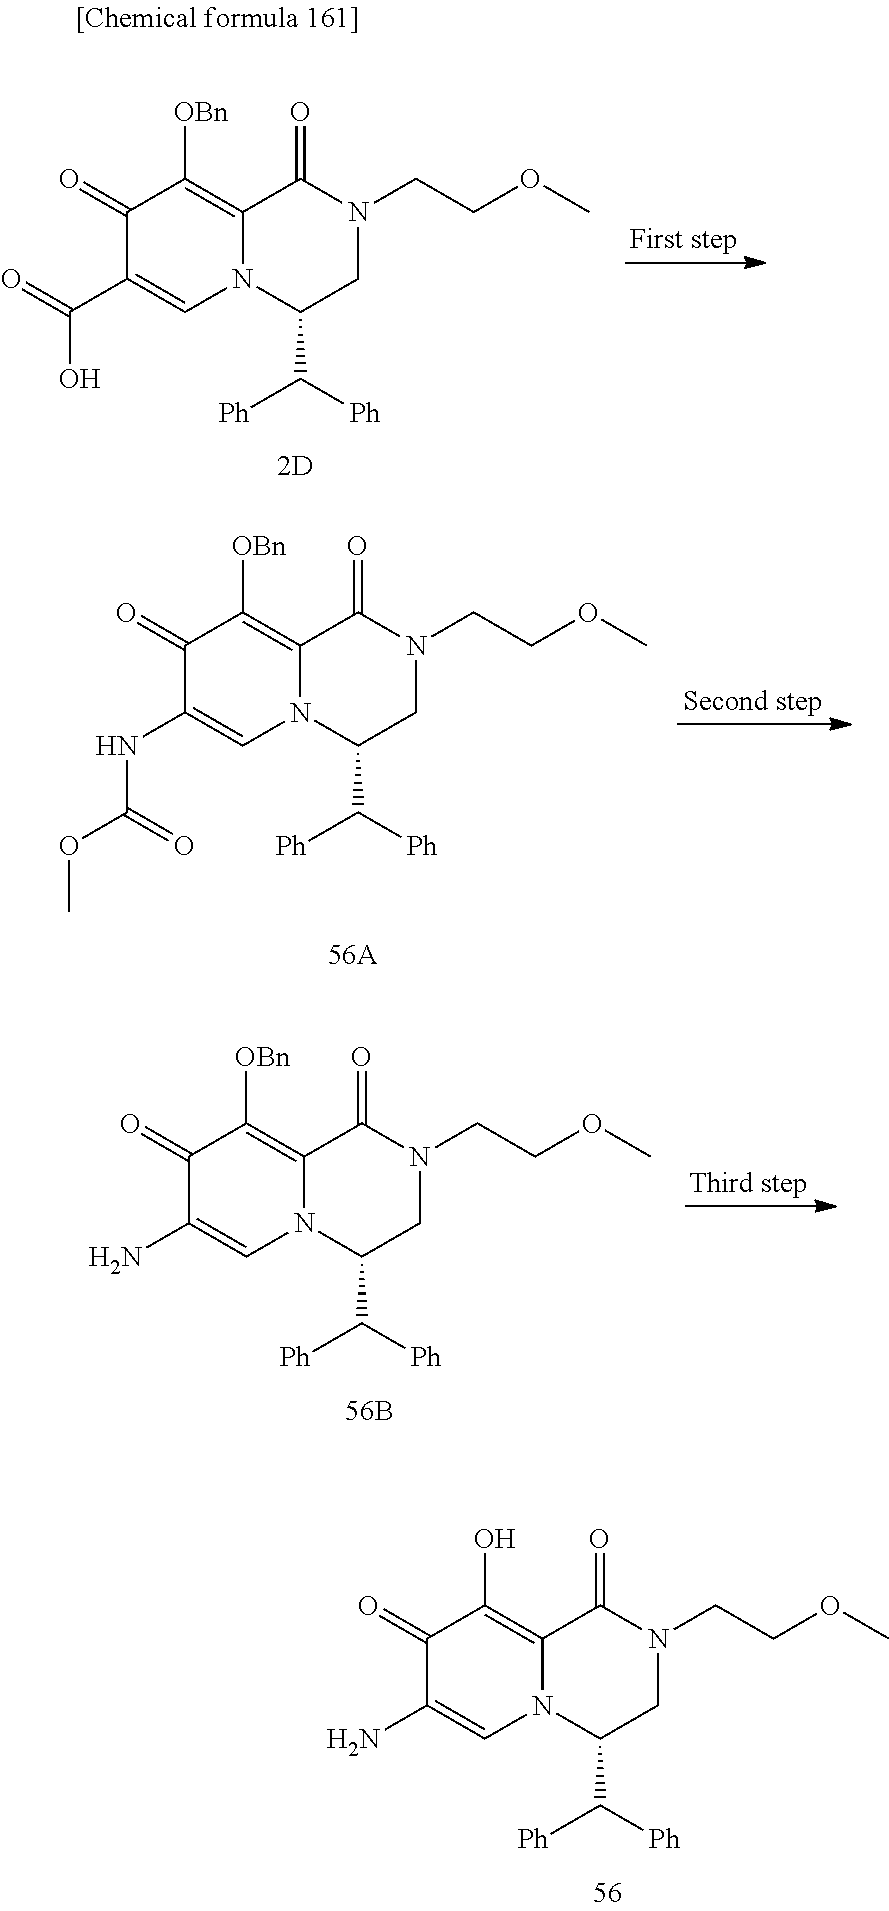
C1(=O)C(C(=O)O)=CN2C(=C1[OBn])C(=O)N(CCOC)CC2C([Ph])[Ph].C1(=O)C(NC(OC)=O)=CN2C(=C1[OBn])C(=O)N(CCOC)CC2C([Ph])[Ph].C1(=O)C(N)=CN2C(=C1[OBn])C(=O)N(CCOC)CC2C([Ph])[Ph].C1(=O)C(N)=CN2C(=C1O)C(=O)N(CCOC)CC2C([Ph])[Ph]
